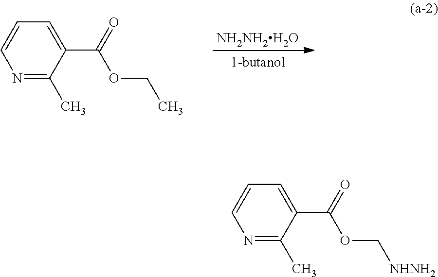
[NH2NH2H2O].N1=C(C)C(C(=O)OCC)=CC=C1.N1=C(C)C(C(=O)OC[NHNH2])=CC=C1
